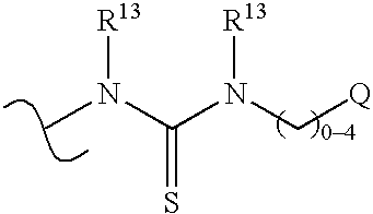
CN(C(N(C[Q])[R13])=S)[R13]
